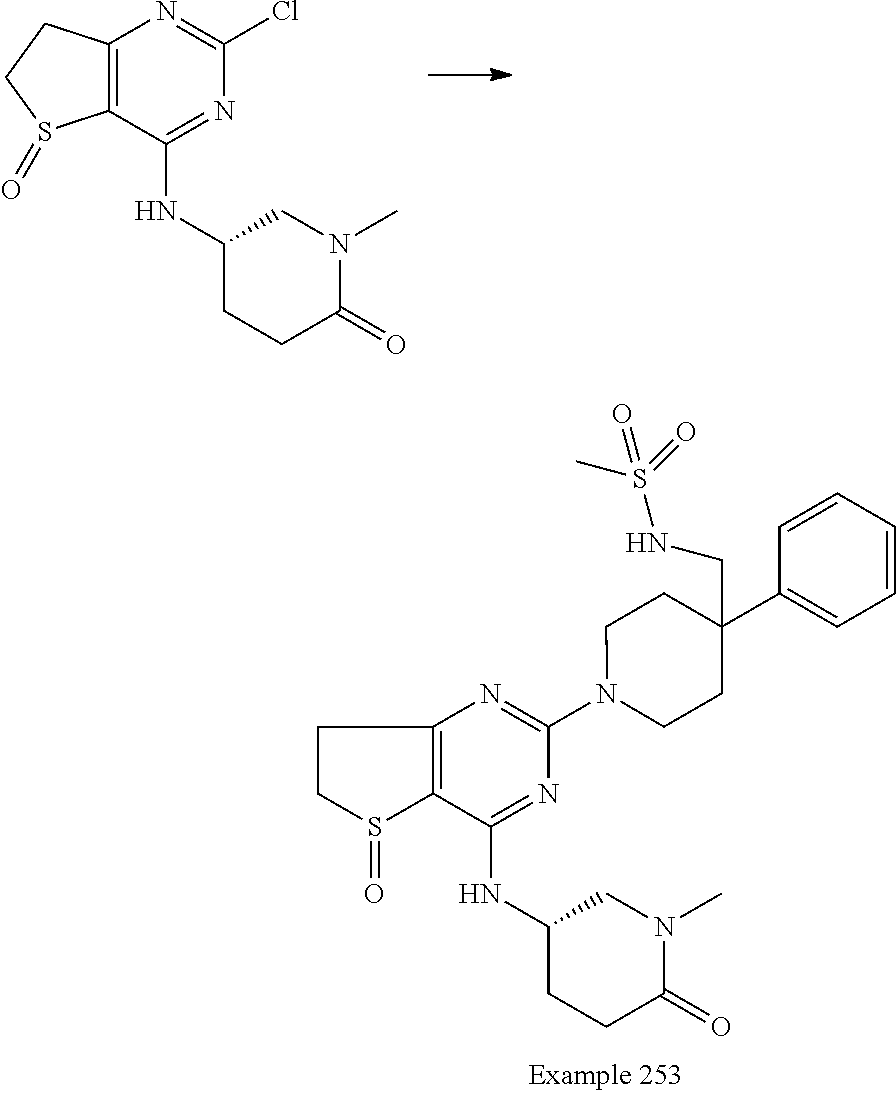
C12=C(C(NC3CCC(=O)N(C)C3)=NC(Cl)=N1)S(=O)CC2.C12=C(C(NC3CCC(=O)N(C)C3)=NC(N3CCC(C4=CC=CC=C4)(CNS(C)(=O)=O)CC3)=N1)S(=O)CC2
